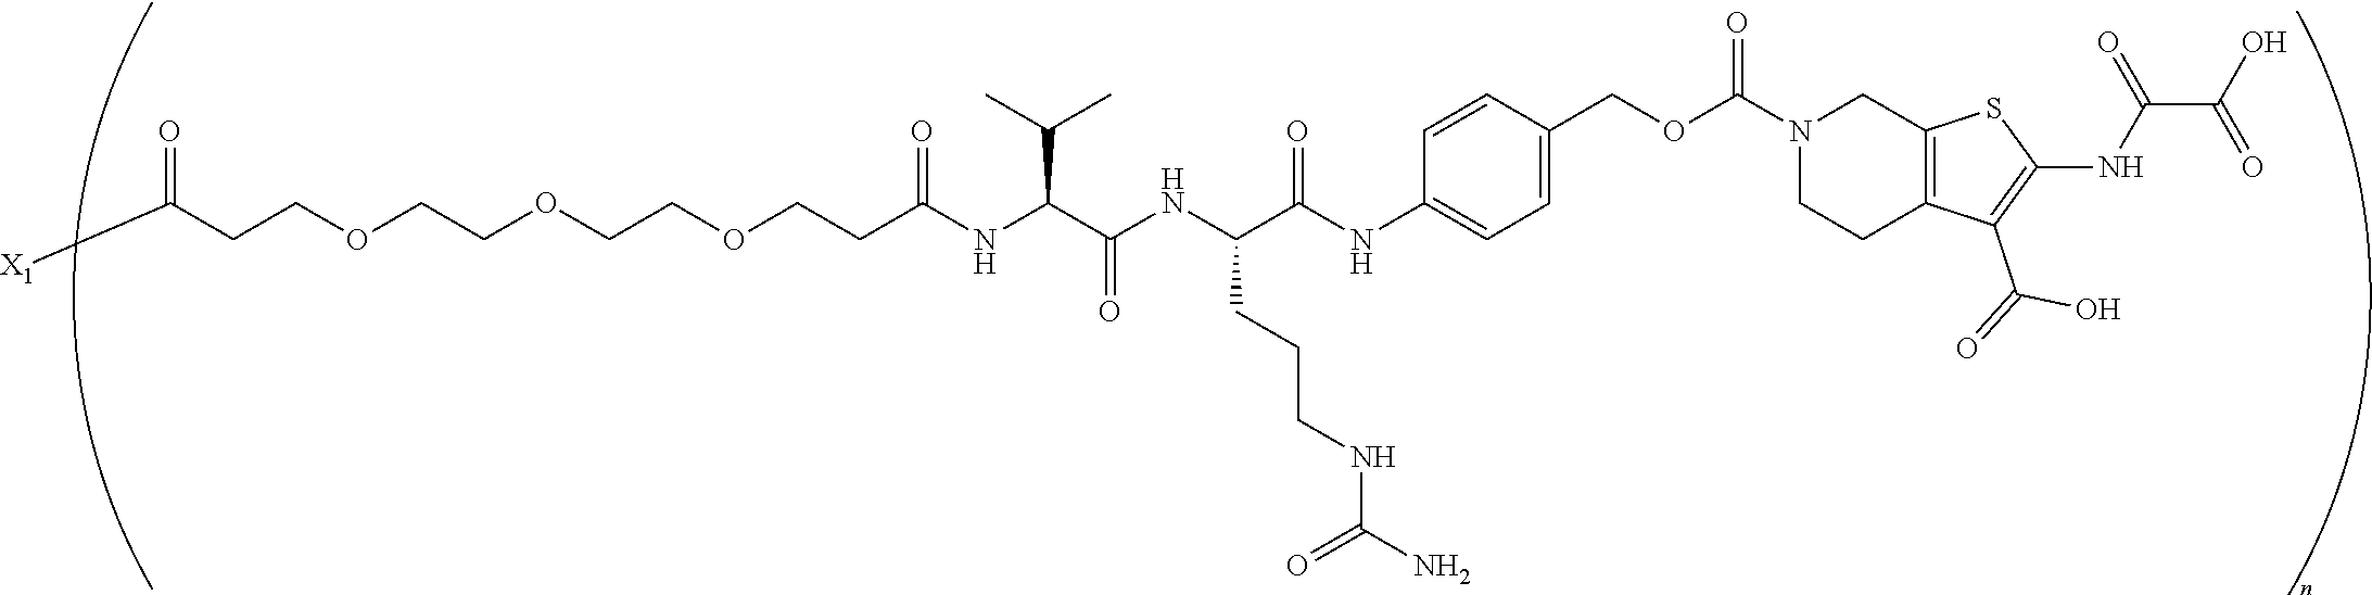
C(COCCOCCOCCC(NC(C(NC(C(NC1=CC=C(COC(N2CCC3=C(C2)SC(NC(C(=O)O)=O)=C3C(=O)O)=O)C=C1)=O)CCCNC(N)=O)=O)C(C)C)=O)C([X1])=O
